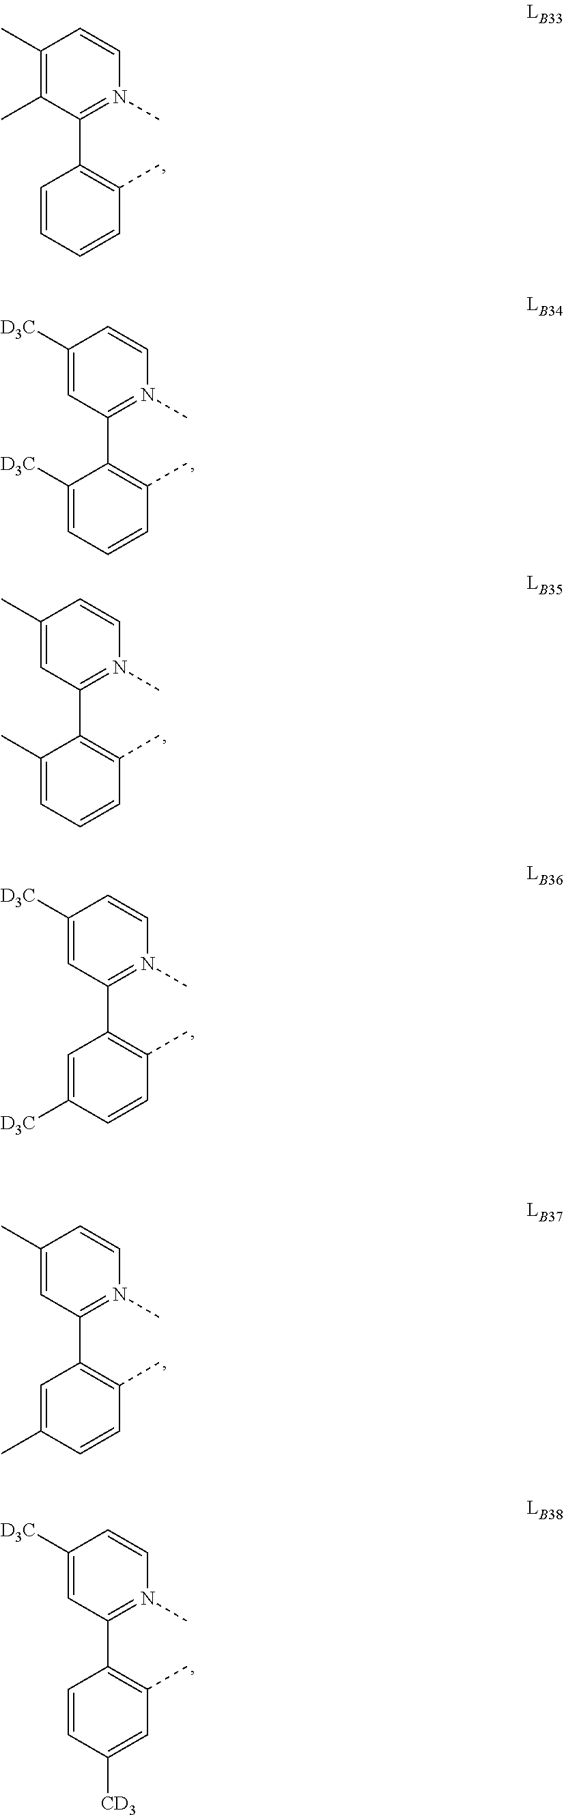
C1(C)=C(C)C(C2=C(C)C=CC=C2)=N(C)C=C1.C1([D3C])=CC(C2=C(C)C=CC=C2[D3C])=N(C)C=C1.C1(C)=CC(C2=C(C)C=CC=C2C)=N(C)C=C1.C1([D3C])=CC(C2=C(C)C=CC([D3C])=C2)=N(C)C=C1.C1(C)=CC(C2=C(C)C=CC(C)=C2)=N(C)C=C1.C1([D3C])=CC(C2=C(C)C=C([CD3])C=C2)=N(C)C=C1
